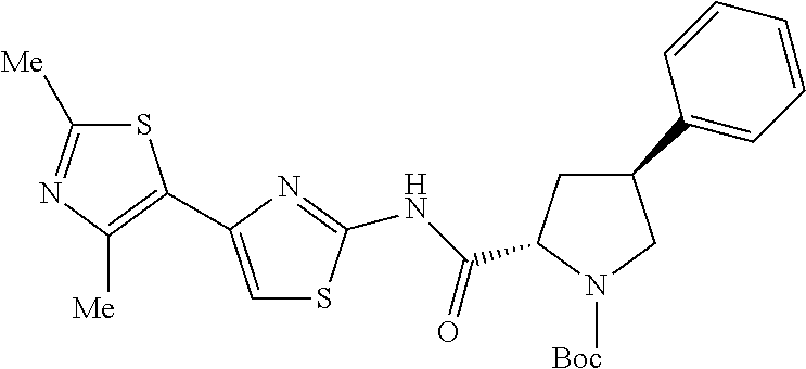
C1=CC=CC=C1C1CC(C(NC2=NC(C3=C([Me])N=C([Me])S3)=CS2)=O)N([Boc])C1
